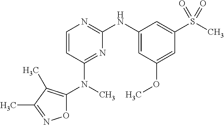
O1C(N(C2=NC(NC3=CC(OC)=CC(S(C)(=O)=O)=C3)=NC=C2)C)=C(C)C(C)=N1
